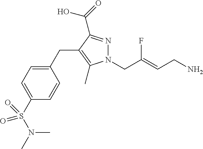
N1(CC(=CCN)F)N=C(C(O)=O)C(CC2=CC=C(S(=O)(=O)N(C)C)C=C2)=C1C
